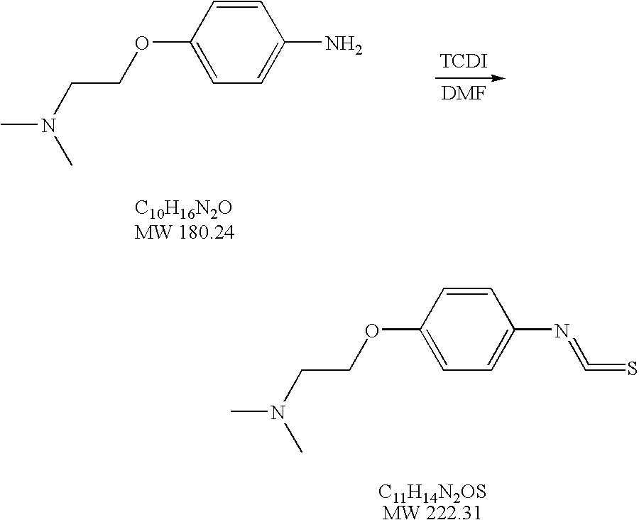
CN(CCOC1=CC=C(N=C=S)C=C1)C.CN(CCOC1=CC=C(N)C=C1)C.[DMF].[TCDI]
